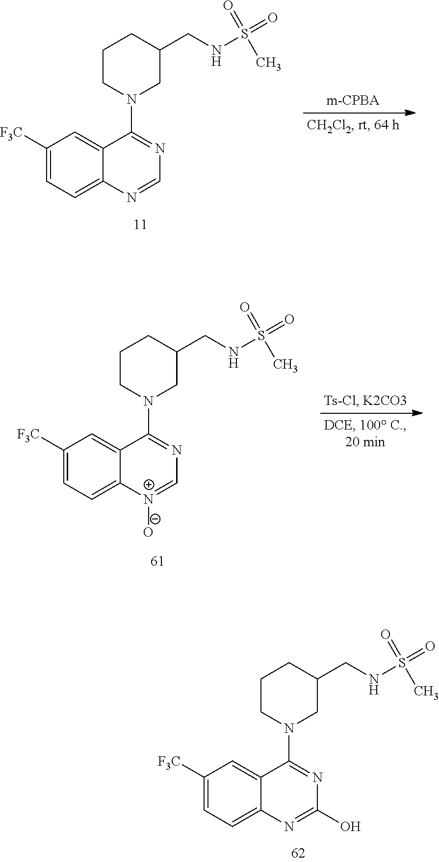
C1=NC2=CC=C([F3C])C=C2C(N2CCCC(CNS(=O)(=O)C)C2)=N1.C1=[N+]([O-])C2=CC=C([F3C])C=C2C(N2CCCC(CNS(=O)(=O)C)C2)=N1.C1(O)=NC2=CC=C([F3C])C=C2C(N2CCCC(CNS(=O)(=O)C)C2)=N1
